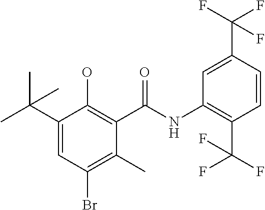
C1(C(C)(C)C)=CC(Br)=C(C)C(C(NC2=C(C(F)(F)F)C=CC(C(F)(F)F)=C2)=O)=C1O
